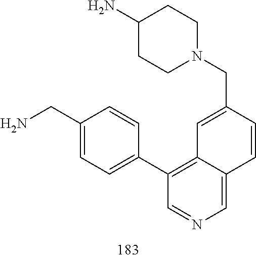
N1(CC2=CC3=C(C4=CC=C(CN)C=C4)C=NC=C3C=C2)CCC(N)CC1
